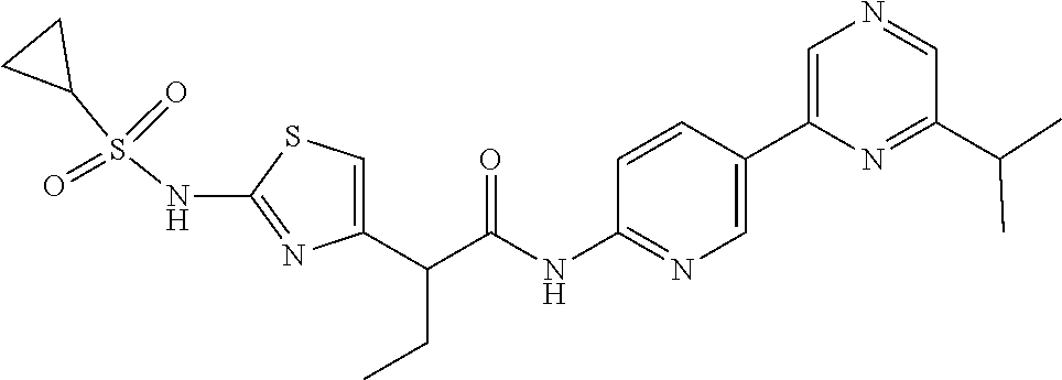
C1=C(C(C(NC2=NC=C(C3=CN=CC(C(C)C)=N3)C=C2)=O)CC)N=C(NS(C2CC2)(=O)=O)S1
